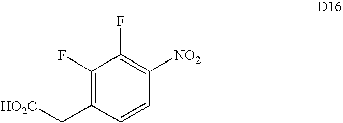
C1(F)=C(C[HO2C])C=CC([NO2])=C1F
